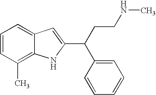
C1=CC(C)=C2C(=C1)C=C(C(C1=CC=CC=C1)CCNC)N2
